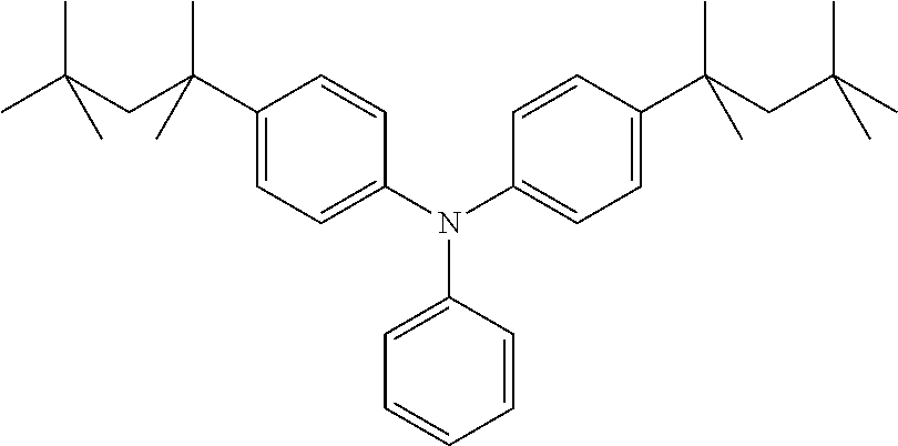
N(C1=CC=C(C(CC(C)(C)C)(C)C)C=C1)(C1=CC=CC=C1)C1=CC=C(C(CC(C)(C)C)(C)C)C=C1
